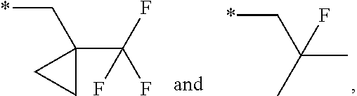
*CC(C)(F)C.*CC1(C(F)(F)F)CC1
